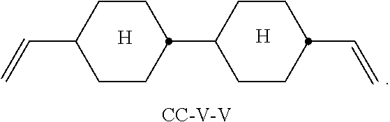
[H].[H].C1CC(C=C)CCC1C1CCC(C=C)CC1.[CC-V-V]
